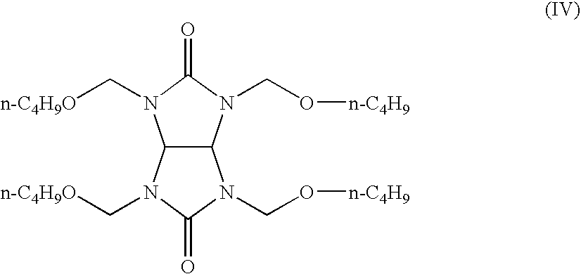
C12C(N(C[n-C4H9O])C(=O)N1CO[n-C4H9])N(C[n-C4H9O])C(=O)N2CO[n-C4H9]
